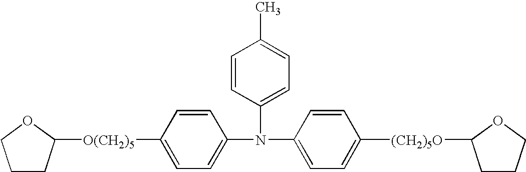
C1CC([O(CH2)5]C2=CC=C(N(C3=CC=C([(CH2)5O]C4CCCO4)C=C3)C3=CC=C(C)C=C3)C=C2)OC1
